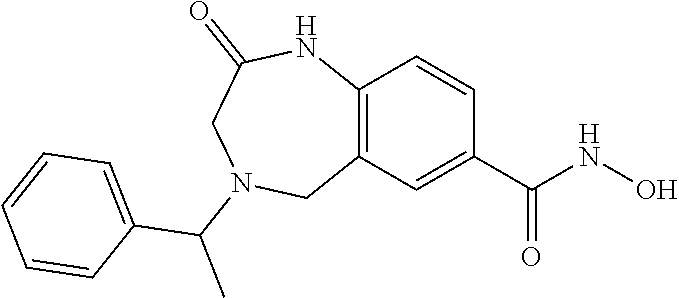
C12=C(C=C(C(NO)=O)C=C1)CN(C(C)C1=CC=CC=C1)CC(=O)N2
